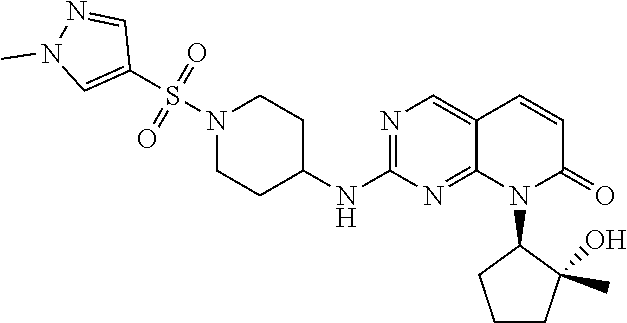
N1(S(C2=CN(C)N=C2)(=O)=O)CCC(NC2=NC=C3C(=N2)N(C2CCCC2(C)O)C(=O)C=C3)CC1
